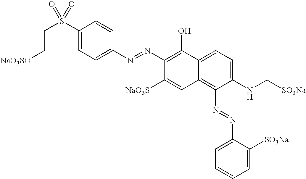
C1(S(CC[NaO3SO])(=O)=O)=CC=C(N=NC2=C(O)C3=CC=C(NC[SO3Na])C(N=NC4=CC=CC=C4[SO3Na])=C3C=C2[NaO3S])C=C1
